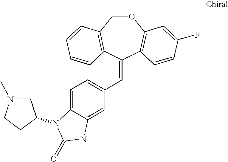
O1CC2=C(C(=CC3=CC=C4C(=C3)NC(=O)N4C3CN(C)CC3)C3=C1C=C(F)C=C3)C=CC=C2
